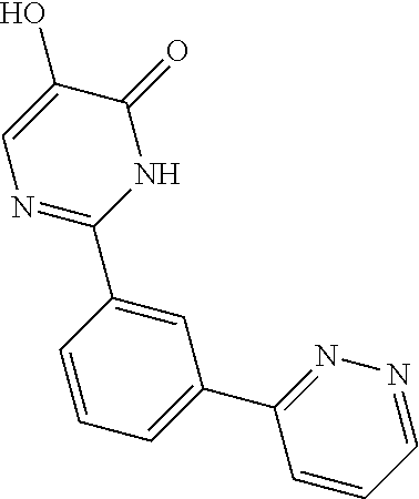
C1(C2=CC(C3=NN=CC=C3)=CC=C2)=NC=C(O)C(=O)N1
